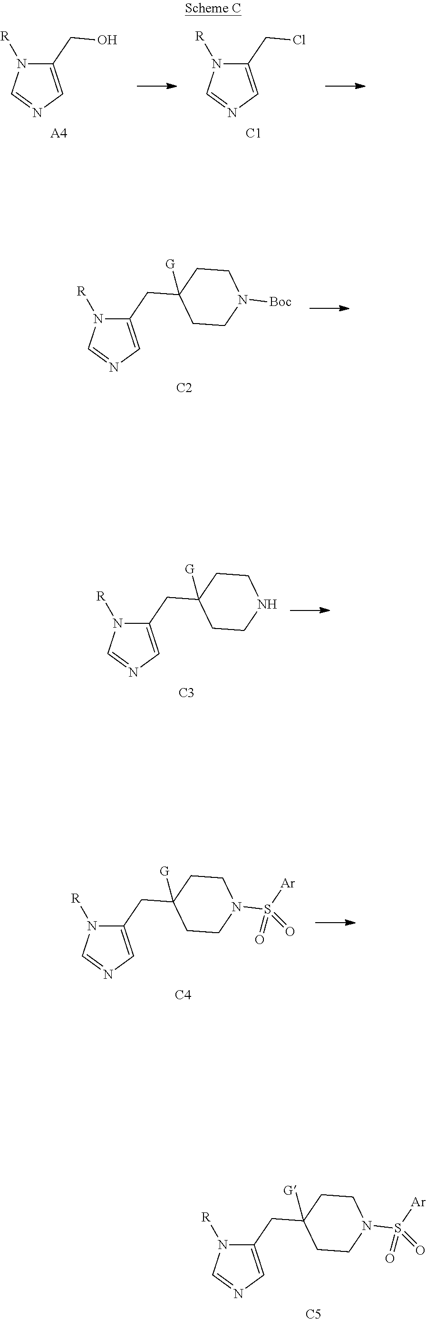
[A4].N1([R])C=NC=C1CO.[C1].N1([R])C=NC=C1CCl.[C2].N1([R])C=NC=C1CC1([G])CCN([Boc])CC1.[C3].N1([R])C=NC=C1CC1([G])CCNCC1.[C4].N1([R])C=NC=C1CC1([G])CCN(S(=O)([Ar])=O)CC1.[C5].N1([R])C=NC=C1CC1([G])CCN(S(=O)([Ar])=O)CC1
